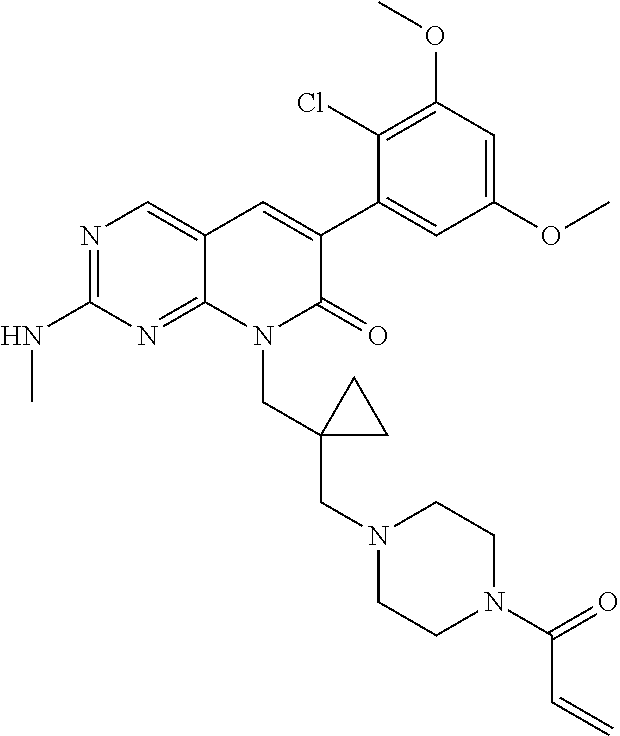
C1(NC)=NC=C2C(=N1)N(CC1(CN3CCN(C(C=C)=O)CC3)CC1)C(=O)C(C1=CC(OC)=CC(OC)=C1Cl)=C2
